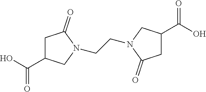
C1C(C(O)=O)CN(CCN2CC(C(O)=O)CC2=O)C1=O
